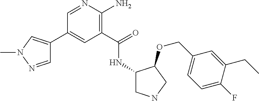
C1=NN(C)C=C1C1=CC(C(=O)NC2CNCC2OCC2=CC=C(F)C(CC)=C2)=C(N)N=C1
